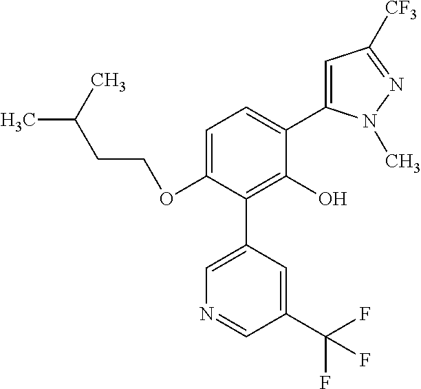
C1(OCCC(C)C)=CC=C(C2=CC([CF3])=NN2C)C(O)=C1C1=CN=CC(C(F)(F)F)=C1
